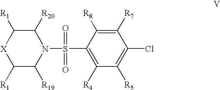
C1(S(=O)(=O)N2C([R20])C([R1])[X]C([R1])C2[R19])=C([R4])C([R5])=C(Cl)C([R7])=C1[R8]
